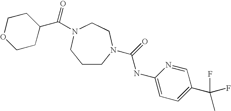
O=C(NC1=CC=C(C(F)(C)F)C=N1)N1CCCN(C(C2CCOCC2)=O)CC1
